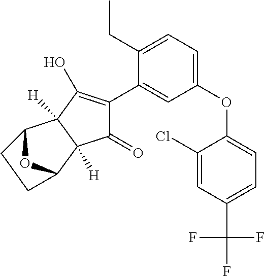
C1(=O)C(C2=CC(OC3=CC=C(C(F)(F)F)C=C3Cl)=CC=C2CC)=C(O)C2([H])C1([H])C1OC2CC1
